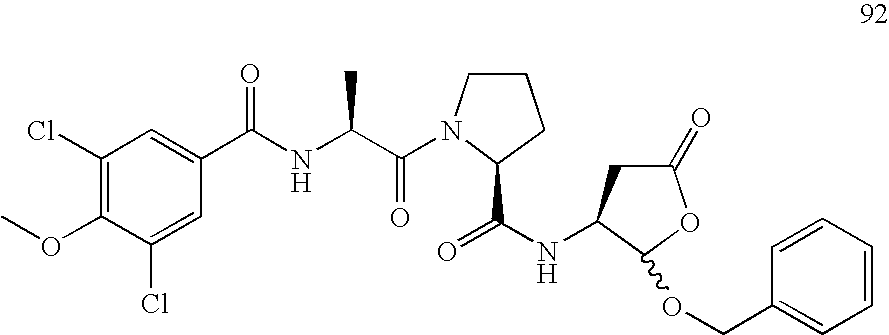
C1(Cl)=C(OC)C(Cl)=CC(C(NC(C(=O)N2CCCC2C(NC2CC(=O)OC2OCC2=CC=CC=C2)=O)C)=O)=C1
